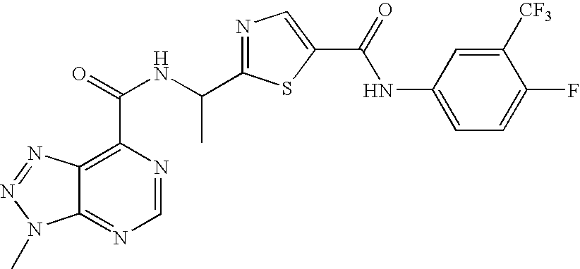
C12=NC=NC(C(=O)NC(C3=NC=C(C(=O)NC4=CC=C(F)C([CF3])=C4)S3)C)=C1N=NN2C
